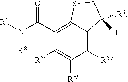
C1(C(N([R1])[R8])=O)=C2C(=C([R5a])C([R5b])=C1[R5c])C([R3])([H])CS2
